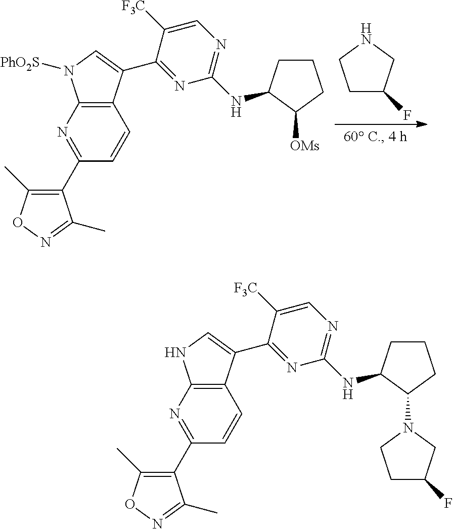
C1(C2=NC3=C(C=C2)C(C2=NC(NC4CCCC4N4CCC(F)C4)=NC=C2[F3C])=CN3)=C(C)ON=C1C.C1(C2=NC3=C(C=C2)C(C2=NC(NC4CCCC4[OMs])=NC=C2[F3C])=CN3[PhO2S])=C(C)ON=C1C.N1CCC(F)C1
